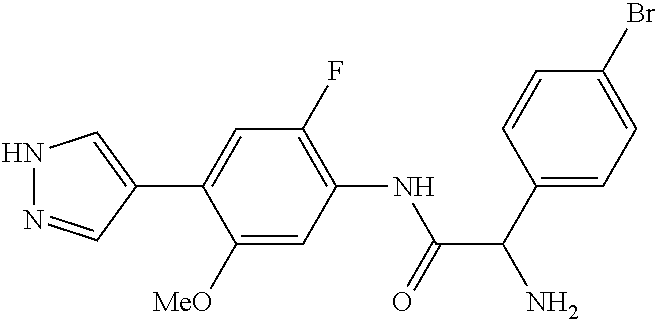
N1N=CC(C2=CC(F)=C(NC(C(C3=CC=C(Br)C=C3)N)=O)C=C2[MeO])=C1
